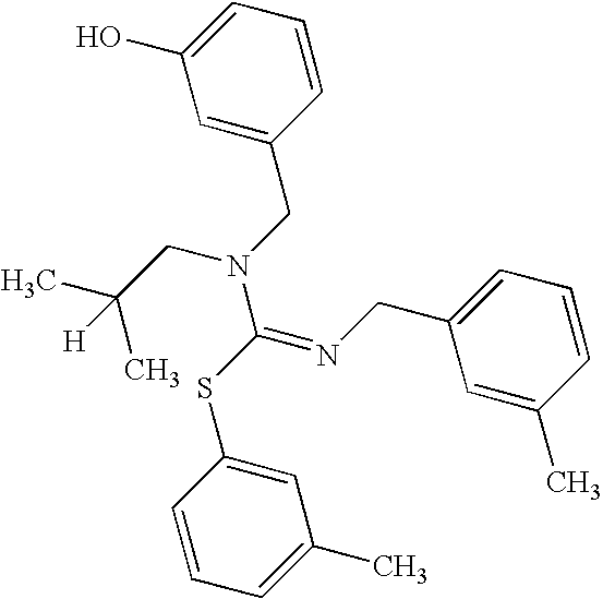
C1=CC=C(O)C=C1CN(CC(C)(C)[H])C(SC1=CC(C)=CC=C1)=NCC1=CC=CC(C)=C1
